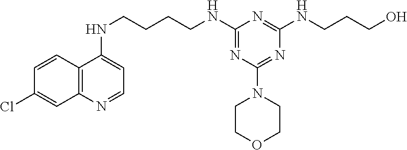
C12=C(N=CC=C1NCCCCNC1=NC(N3CCOCC3)=NC(NCCCO)=N1)C=C(Cl)C=C2
